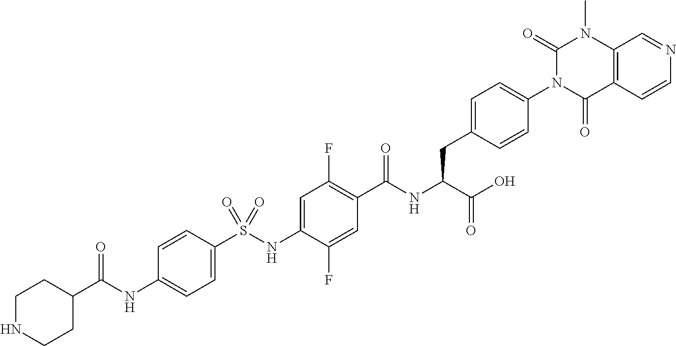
C1=C(S(NC2=CC(F)=C(C(NC(C(O)=O)CC3=CC=C(N4C(=O)C5=C(N(C)C4=O)C=NC=C5)C=C3)=O)C=C2F)(=O)=O)C=CC(NC(C2CCNCC2)=O)=C1
